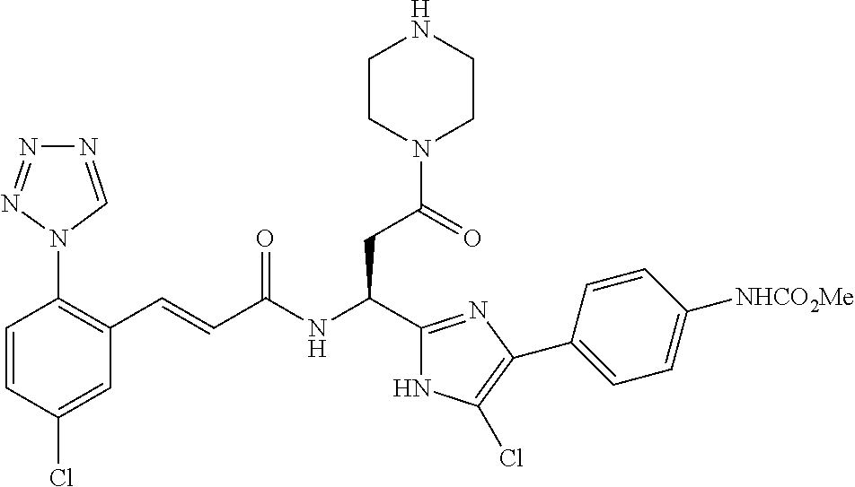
C1(Cl)=CC(C=CC(NC(CC(N2CCNCC2)=O)C2=NC(C3=CC=C([NHCO2Me])C=C3)=C(Cl)N2)=O)=C(N2C=NN=N2)C=C1
